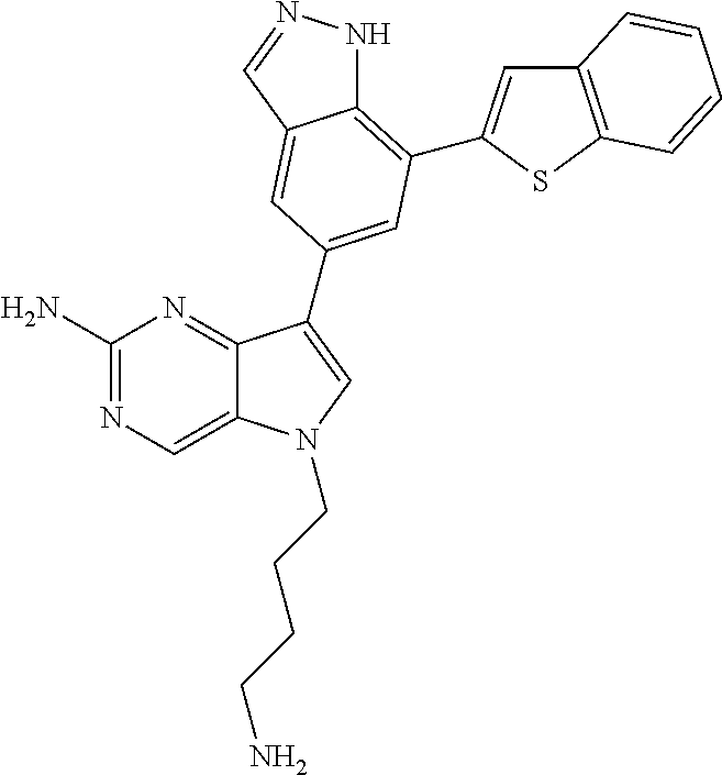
C1(N)=NC=C2C(=N1)C(C1=CC(C3=CC4=C(S3)C=CC=C4)=C3NN=CC3=C1)=CN2CCCCN
